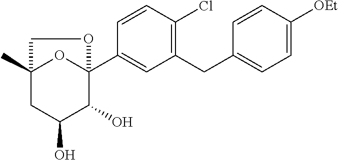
C1=CC(Cl)=C(CC2=CC=C([OEt])C=C2)C=C1C12OC(C)(CC(O)C1O)CO2
